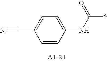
C1(C#N)=CC=C(NC(*)=O)C=C1
